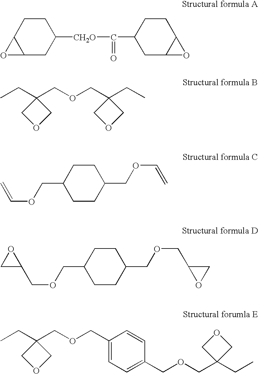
C12CC([CH2O]C(=O)C3CC4C(CC3)O4)CCC1O2.C1(CC)(COCC2(CC)COC2)COC1.C=COCC1CCC(COC=C)CC1.C1(COCC2CCC(COCC3OC3)CC2)OC1.C1(COCC2(CC)COC2)=CC=C(COCC2(CC)COC2)C=C1
